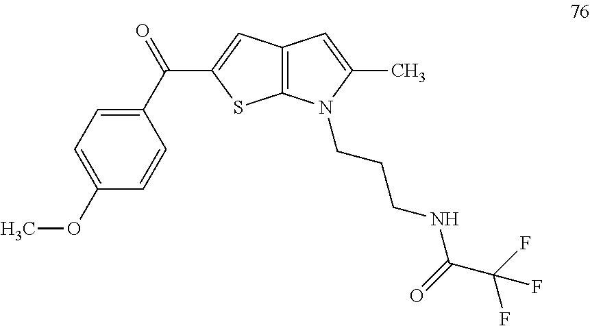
C1(C(=O)C2=CC3=C(S2)N(CCCNC(C(F)(F)F)=O)C(C)=C3)=CC=C(OC)C=C1
